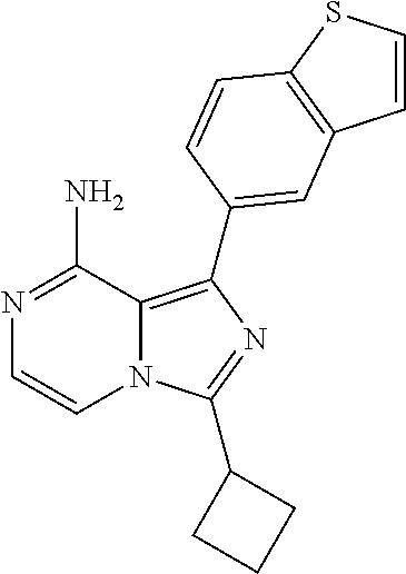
C12=C(C3=CC4=C(SC=C4)C=C3)N=C(C3CCC3)N1C=CN=C2N
